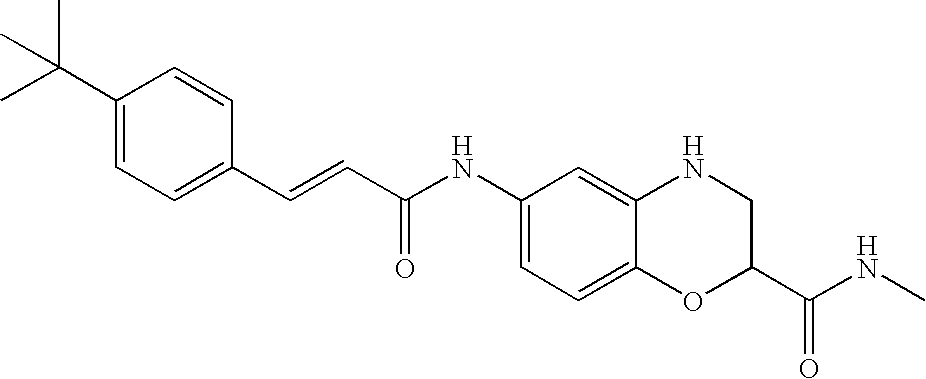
C(=CC(=O)NC1=CC=C2C(=C1)NCC(C(NC)=O)O2)C1=CC=C(C(C)(C)C)C=C1
